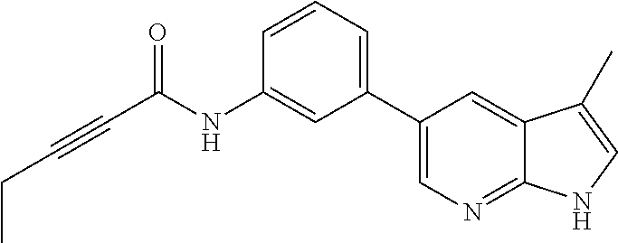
C(C(NC1=CC(C2=CN=C3C(=C2)C(C)=CN3)=CC=C1)=O)#CCC
